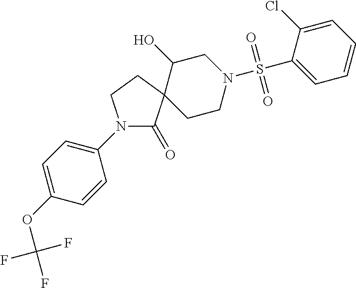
N1(C2=CC=C(OC(F)(F)F)C=C2)C(=O)C2(CC1)CCN(S(C1=CC=CC=C1Cl)(=O)=O)CC2O
